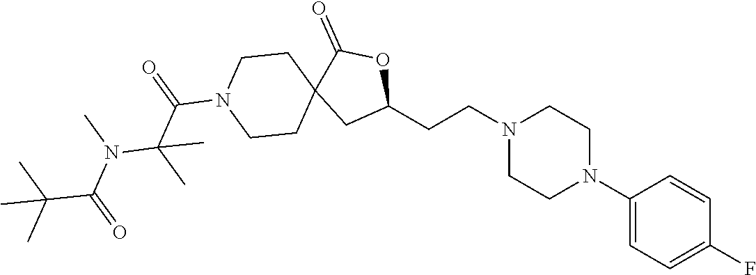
C1(N2CCN(CCC3OC(=O)C4(C3)CCN(C(C(N(C(C(C)(C)C)=O)C)(C)C)=O)CC4)CC2)=CC=C(F)C=C1
